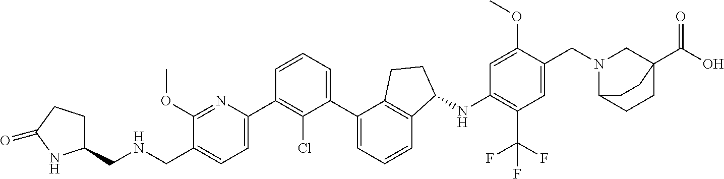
C1(CNCC2=CC=C(C3=C(Cl)C(C4=CC=CC5=C4CCC5NC4=C(C(F)(F)F)C=C(CN5CC6(C(O)=O)CCC5CC6)C(OC)=C4)=CC=C3)N=C2OC)CCC(=O)N1
